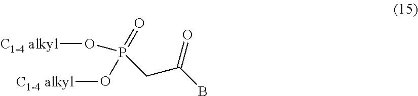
[C1-4 alkyl]OP(=O)(CC(B)=O)O[C1-4 alkyl]
